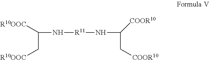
C(N[R11]NC([COOR10])C[COOR10])([R10OOC])C[R10OOC]
